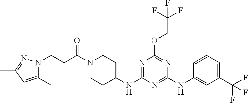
N1=C(OCC(F)(F)F)N=C(NC2CCN(C(CCN3C(C)=CC(C)=N3)=O)CC2)N=C1NC1=CC(C(F)(F)F)=CC=C1
